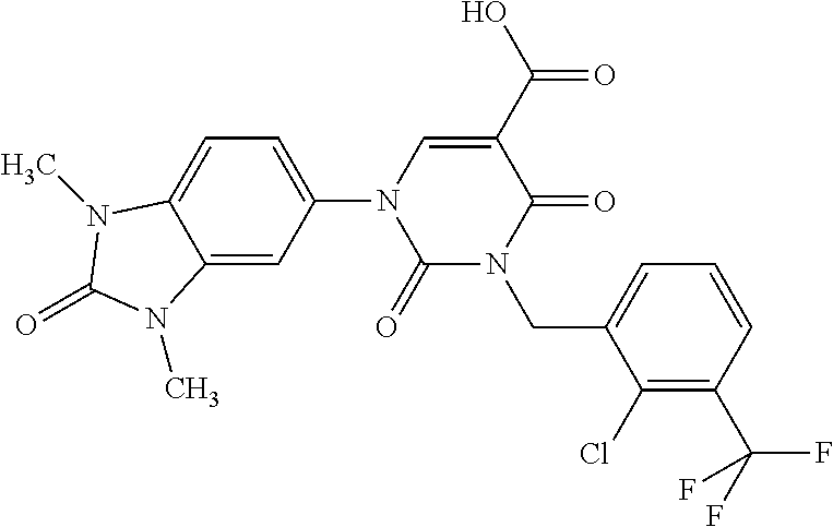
C12=CC(N3C(=O)N(CC4=CC=CC(C(F)(F)F)=C4Cl)C(=O)C(C(O)=O)=C3)=CC=C1N(C)C(=O)N2C
